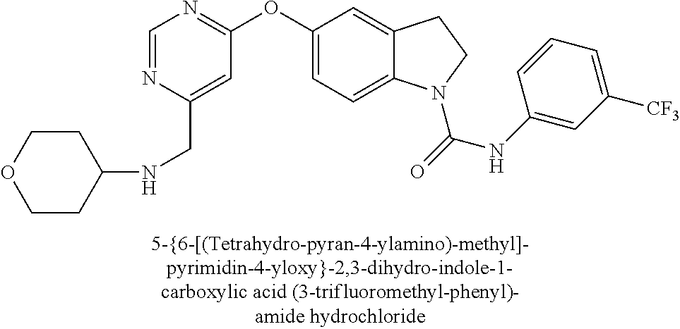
O(C1=CC=C2C(=C1)CCN2C(=O)NC1=CC([CF3])=CC=C1)C1=NC=NC(CNC2CCOCC2)=C1
